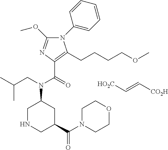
C1NCC(C(N2CCOCC2)=O)CC1N(CC(C)C)C(=O)C1=C(CCCCOC)N(C2=CC=CC=C2)C(OC)=N1.[HO2C]C=C[CO2H]
